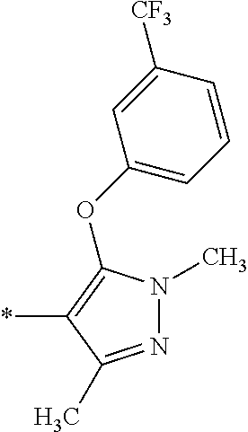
*C1=C(OC2=CC=CC([CF3])=C2)N(C)N=C1C
